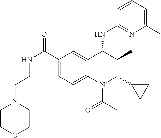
C1(C(NCCN2CCOCC2)=O)=CC=C2C(=C1)C(NC1=NC(C)=CC=C1)C(C)C(C1CC1)N2C(C)=O
